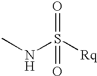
N(S([Rq])(=O)=O)C
